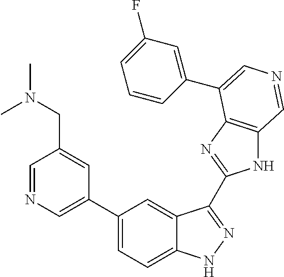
C1(C2=CN=CC(CN(C)C)=C2)=CC=C2C(=C1)C(C1=NC3=C(N1)C=NC=C3C1=CC(F)=CC=C1)=NN2
